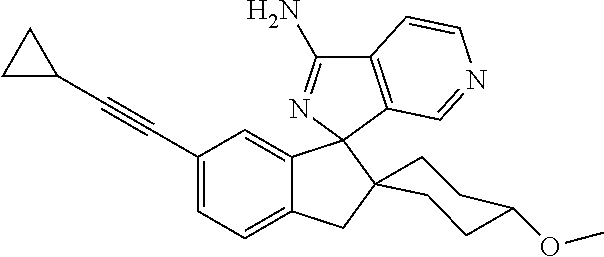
C1(C#CC2CC2)=CC=C2C(=C1)C1(C3(C2)CCC(OC)CC3)N=C(N)C2=C1C=NC=C2
